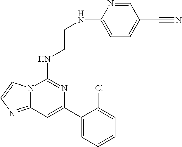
C12=NC=CN1C(NCCNC1=CC=C(C#N)C=N1)=NC(C1=CC=CC=C1Cl)=C2
